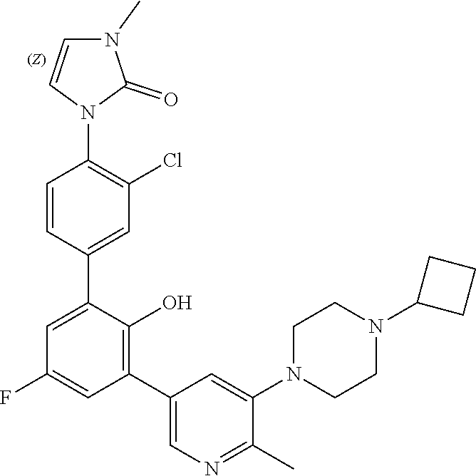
C1=CC(C2=CC(F)=CC(C3=CN=C(C)C(N4CCN(C5CCC5)CC4)=C3)=C2O)=CC(Cl)=C1N1C(=O)N(C)C=C1
